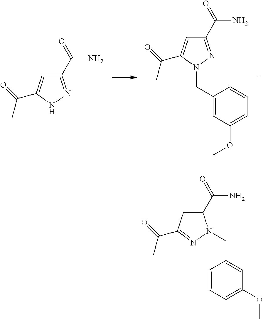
C1(C(N)=O)=CC(C(=O)C)=NN1CC1=CC(OC)=CC=C1.C1(C(N)=O)=NNC(C(=O)C)=C1.C1(C(N)=O)=NN(CC2=CC(OC)=CC=C2)C(C(=O)C)=C1
